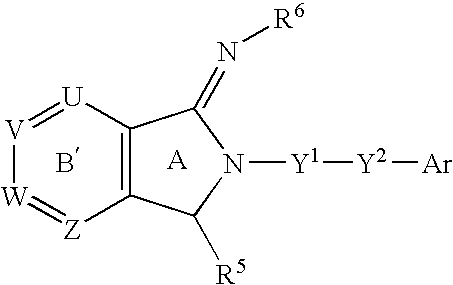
[U]1=[V][W]=[Z]C2=C1C(=N[R6])N([Y1][Y2][Ar])C2[R5]
